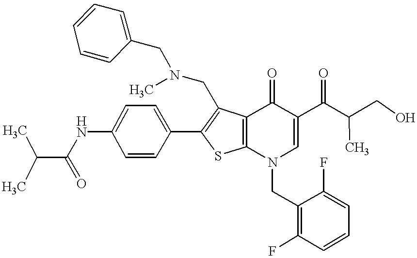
C1(NC(C(C)C)=O)=CC=C(C2=C(CN(C)CC3=CC=CC=C3)C3=C(S2)N(CC2=C(F)C=CC=C2F)C=C(C(C(C)CO)=O)C3=O)C=C1
